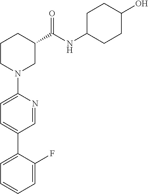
C1=NC(N2CC(C(NC3CCC(O)CC3)=O)CCC2)=CC=C1C1=CC=CC=C1F
